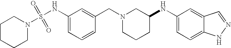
C12=CC(NC3CCCN(CC4=CC(NS(=O)(=O)N5CCCCC5)=CC=C4)C3)=CC=C1NN=C2
